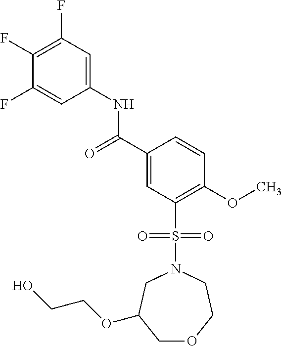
C1(F)=C(F)C=C(NC(C2=CC(S(N3CC(OCCO)COCC3)(=O)=O)=C(OC)C=C2)=O)C=C1F
